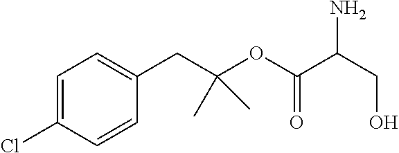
C1=C(Cl)C=CC(CC(OC(C(CO)N)=O)(C)C)=C1
